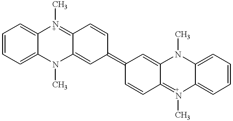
C1=C2C(=CC=C1)[N+](C)=C1C(=CC(=C3C=CC4=[N+](C)C5=CC=CC=C5N(C)C4=C3)C=C1)N2C
